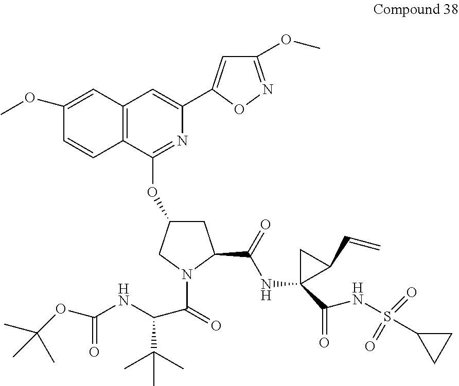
C12=C(C(OC3CC(C(=O)NC4(C(NS(C5CC5)(=O)=O)=O)C(C=C)C4)N(C(C(NC(=O)OC(C)(C)C)C(C)(C)C)=O)C3)=NC(C3=CC(OC)=NO3)=C1)C=CC(OC)=C2
